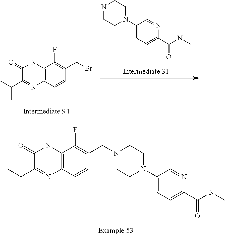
C1=CC2=C(NC(=O)C(C(C)C)=N2)C(F)=C1CBr.C1(C(NC)=O)=CC=C(N2CCNCC2)C=N1.C1=CC2=C(NC(=O)C(C(C)C)=N2)C(F)=C1CN1CCN(C2=CC=C(C(=O)NC)N=C2)CC1
